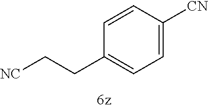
C([CN])CC1=CC=C([CN])C=C1
